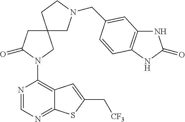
N1=CN=C2C(=C1N1CC3(CC1=O)CN(CC1=CC4=C(NC(=O)N4)C=C1)CC3)C=C(C[CF3])S2
